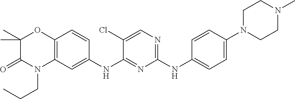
C1(NC2=CC=C(N3CCN(C)CC3)C=C2)=NC=C(Cl)C(NC2=CC3=C(C=C2)OC(C)(C)C(=O)N3CCC)=N1
